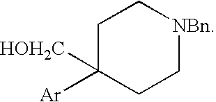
C1C([Ar])([HOH2C])CC[NBn]C1
